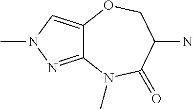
C12=NN(C)C=C1OCC(N)C(=O)N2C
